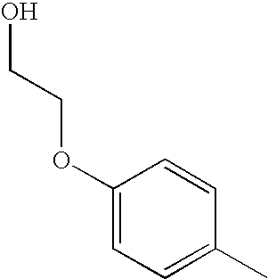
OCCOC1=CC=C(C)C=C1
